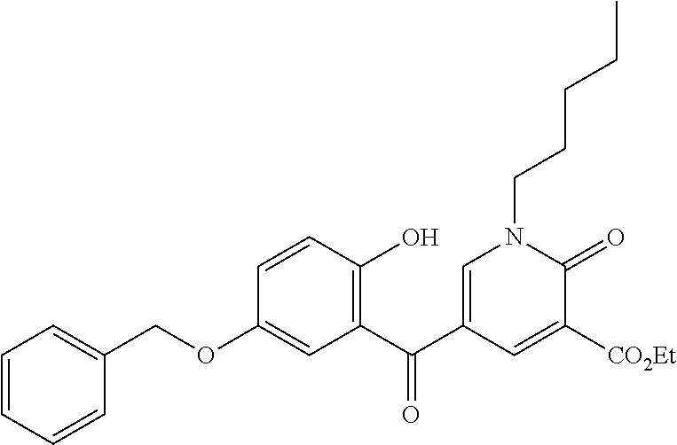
C1=CC(OCC2=CC=CC=C2)=CC(C(C2=CN(CCCCC)C(=O)C([CO2Et])=C2)=O)=C1O
